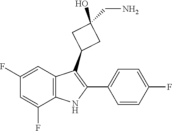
C12=C(C(F)=CC(F)=C1)NC(C1=CC=C(F)C=C1)=C2C1CC(O)(CN)C1
